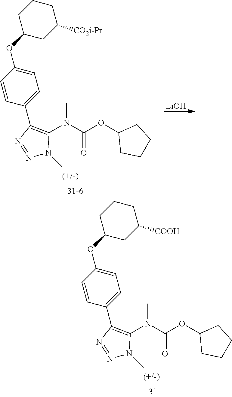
C1=C(OC2CC([COOH])CCC2)C=CC(C2=C(N(C(=O)OC3CCCC3)C)N(C)N=N2)=C1.C1=C(OC2CC([CO2i-Pr])CCC2)C=CC(C2=C(N(C(=O)OC3CCCC3)C)N(C)N=N2)=C1.[LiOH]
